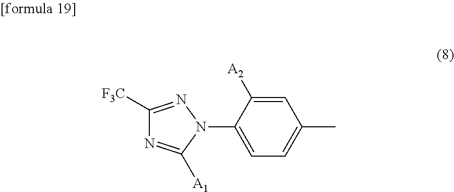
C1=C([A2])C(N2N=C([F3C])N=C2[A1])=CC=C1C
